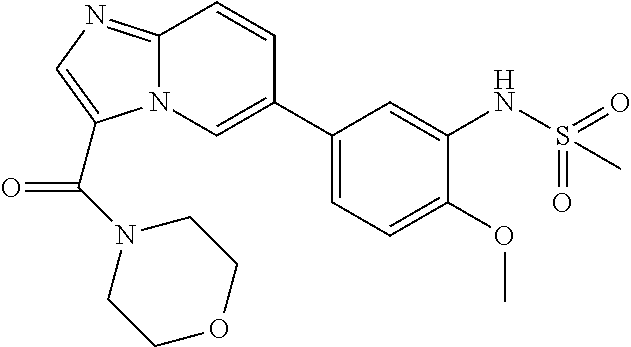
C1(C2=CN3C(=NC=C3C(N3CCOCC3)=O)C=C2)=CC=C(OC)C(NS(=O)(=O)C)=C1
